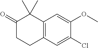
C1C(=O)C(C)(C)C2=C(C1)C=C(Cl)C(OC)=C2
